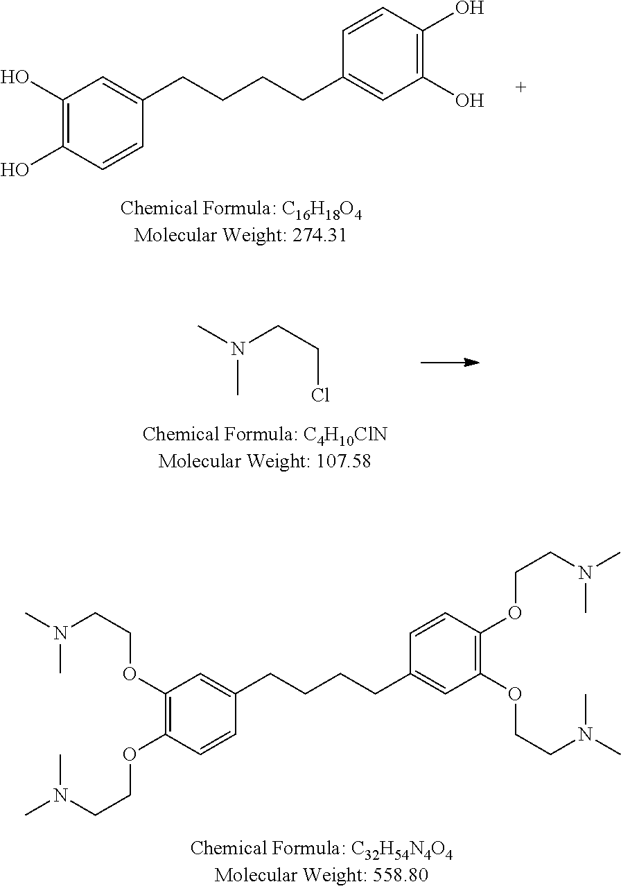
C1(O)=C(O)C=CC(CCCCC2=CC(O)=C(O)C=C2)=C1.N(C)(CCCl)C.C1(OCCN(C)C)=C(OCCN(C)C)C=CC(CCCCC2=CC(OCCN(C)C)=C(OCCN(C)C)C=C2)=C1
